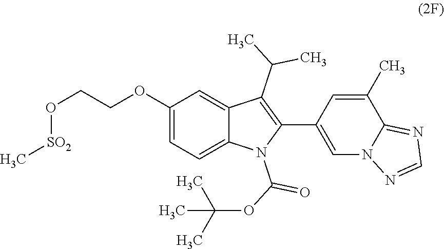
C1(OCCO[SO2]C)=CC=C2C(=C1)C(C(C)C)=C(C1=CN3C(=NC=N3)C(C)=C1)N2C(=O)OC(C)(C)C
